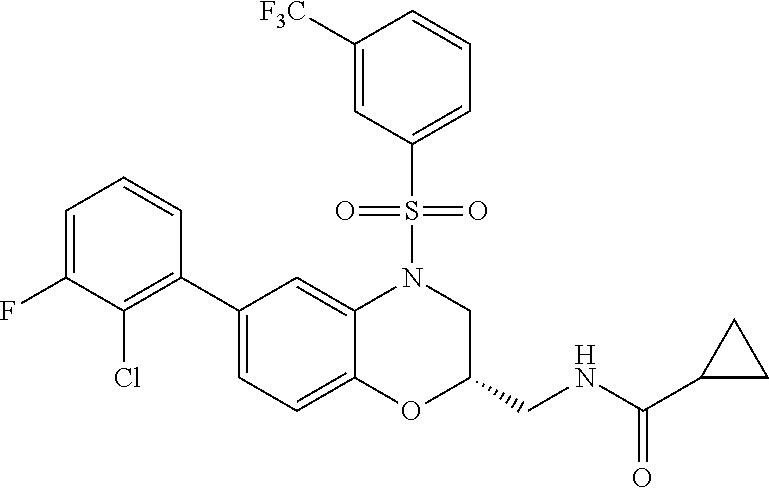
C1=C(F)C(Cl)=C(C2=CC=C3C(=C2)N(S(C2=CC=CC([F3C])=C2)(=O)=O)CC(CNC(=O)C2CC2)O3)C=C1
